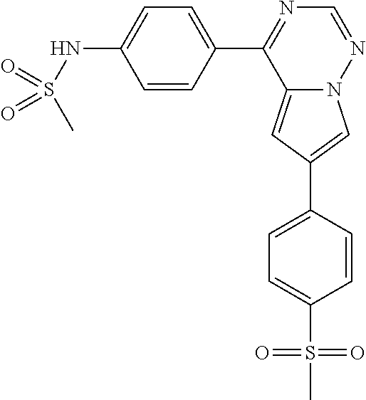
C12=CC(C3=CC=C(S(C)(=O)=O)C=C3)=CN1N=CN=C2C1=CC=C(NS(=O)(C)=O)C=C1
